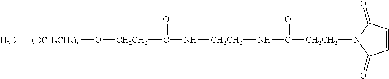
N1([CH2CH2]C(N[CH2CH2]NC(=O)[CH2CH2]O[(OCH2CH2)n]C)=O)C(=O)C=CC1=O
